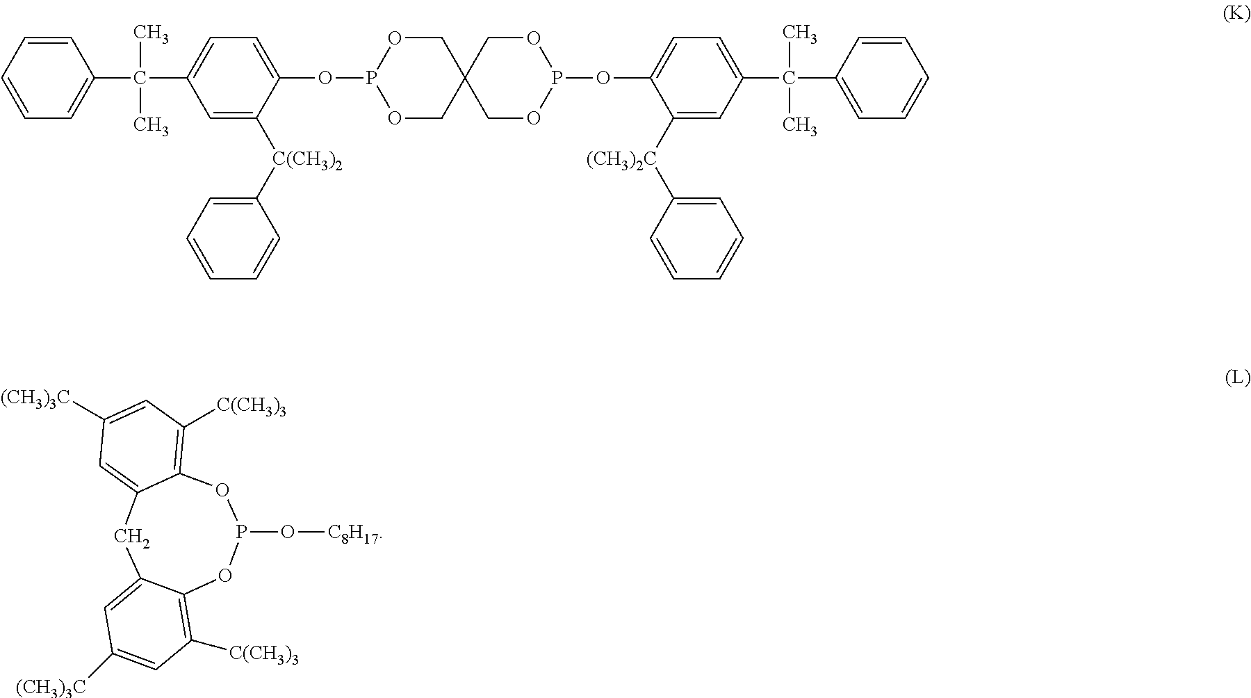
C12=CC([(CH3)3C])=CC([C(CH3)3])=C1OP(O[C8H17])OC1=C([C(CH3)3])C=C([(CH3)3C])C=C1C2.C1=C(C(C)(C)C2=CC=CC=C2)C=C([C(CH3)2]C2=CC=CC=C2)C(OP2OCC3(CO2)COP(OC2=CC=C(C(C)(C)C4=CC=CC=C4)C=C2[(CH3)2C]C2=CC=CC=C2)OC3)=C1
